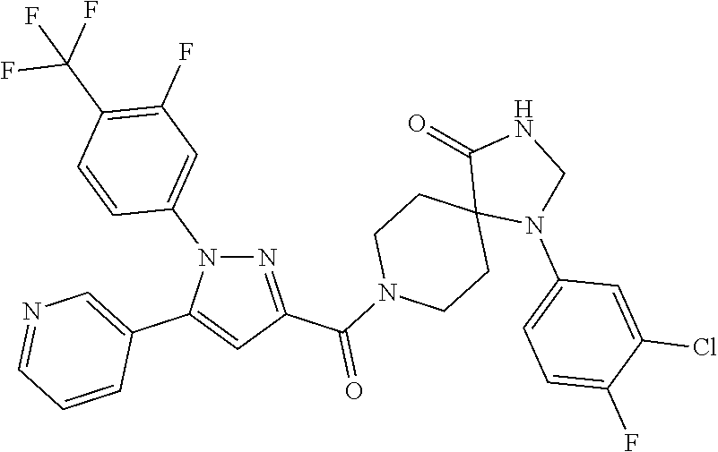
N1=C(C(N2CCC3(CC2)N(C2=CC=C(F)C(Cl)=C2)CNC3=O)=O)C=C(C2=CN=CC=C2)N1C1=CC(F)=C(C(F)(F)F)C=C1
